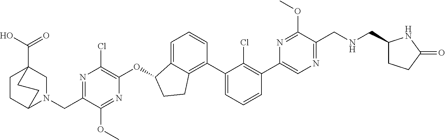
C1=C(C2=C(Cl)C(C3=C4C(=CC=C3)C(OC3=C(Cl)N=C(CN5CC6(C(=O)O)CCC5CC6)C(OC)=N3)CC4)=CC=C2)N=C(OC)C(CNCC2CCC(=O)N2)=N1
